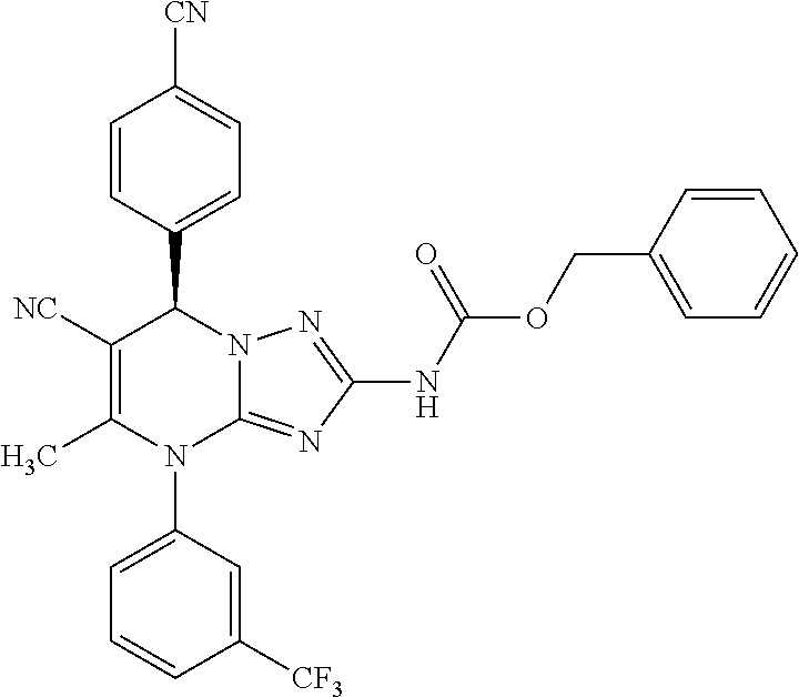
C1([NC])=C(C)N(C2=CC=CC([CF3])=C2)C2=NC(NC(OCC3=CC=CC=C3)=O)=NN2C1C1=CC=C([CN])C=C1
